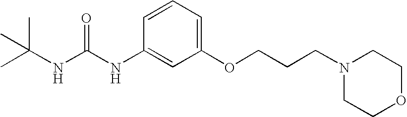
CC(C)(C)NC(NC1=CC(OCCCN2CCOCC2)=CC=C1)=O
